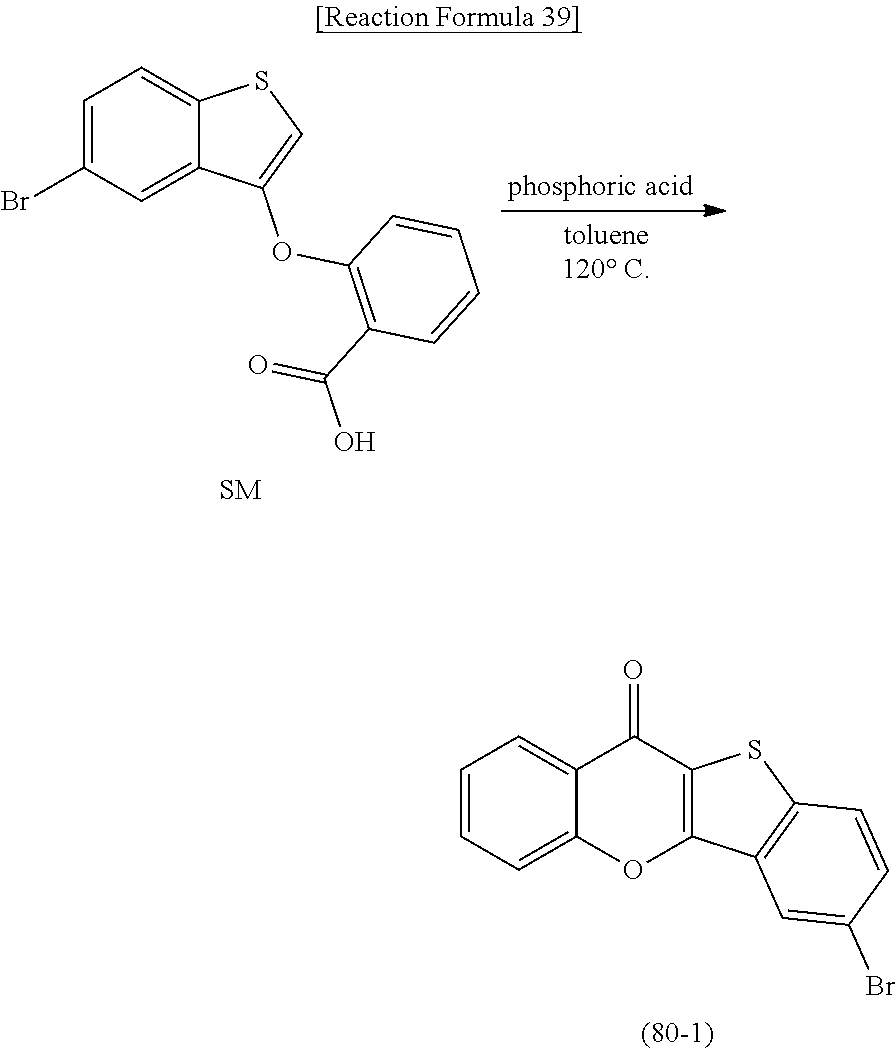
C1=C(Br)C=C2C(=C1)SC=C2OC1=C(C(O)=O)C=CC=C1.C1=CC=C2C(=C1)C(=O)C1=C(O2)C2=C(S1)C=CC(Br)=C2
